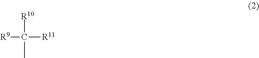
C(C)([R10])([R11])[R9]
